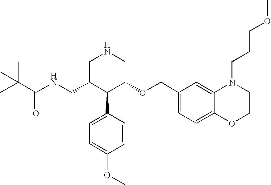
C(C1C(C2=CC=C(OC)C=C2)C(OCC2=CC=C3C(=C2)N(CCCOC)CCO3)CNC1)NC(C(C)(C)C)=O
